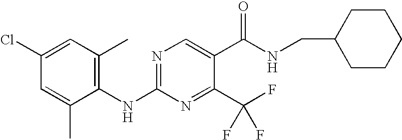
C1(NC2=NC=C(C(=O)NCC3CCCCC3)C(C(F)(F)F)=N2)=C(C)C=C(Cl)C=C1C
